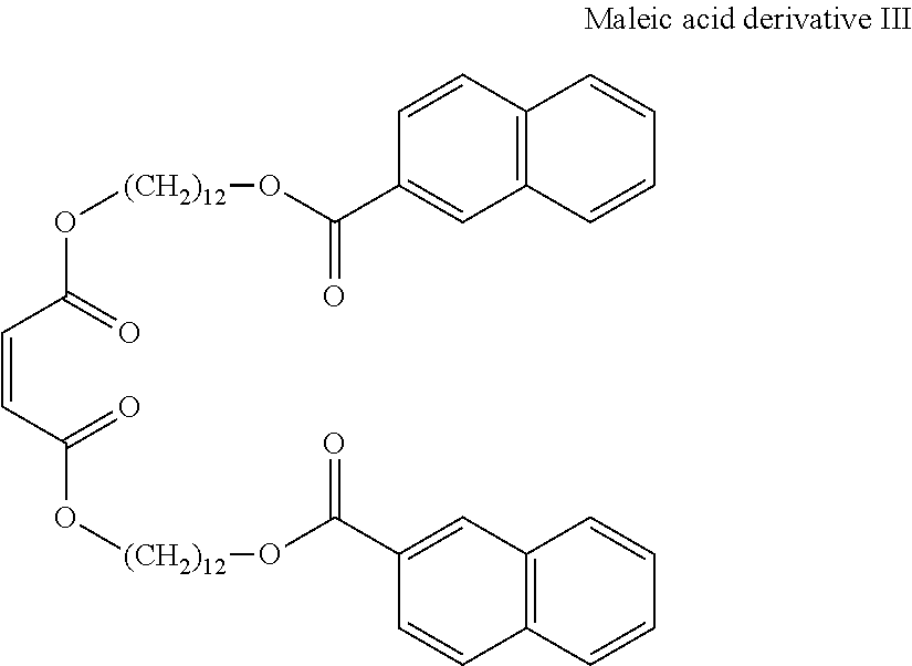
C(=CC(=O)O[(CH2)12]OC(=O)C1=CC2=C(C=CC=C2)C=C1)C(=O)O[(CH2)12]OC(=O)C1=CC2=C(C=C1)C=CC=C2
